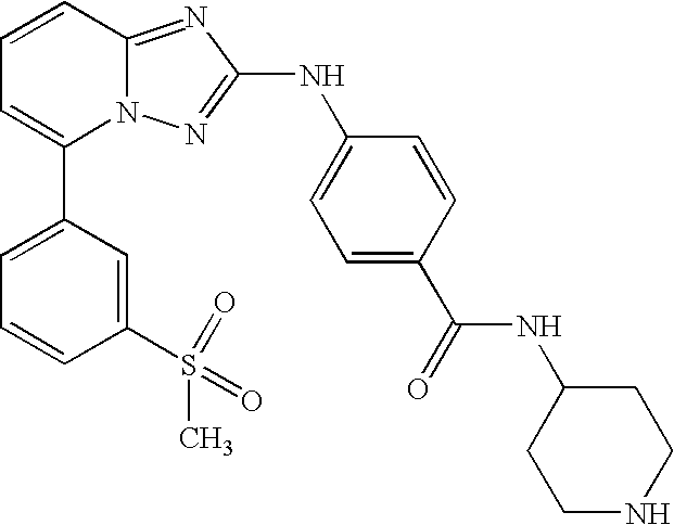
C1(C2=CC=CC3=NC(NC4=CC=C(C(NC5CCNCC5)=O)C=C4)=NN23)=CC=CC(S(C)(=O)=O)=C1
